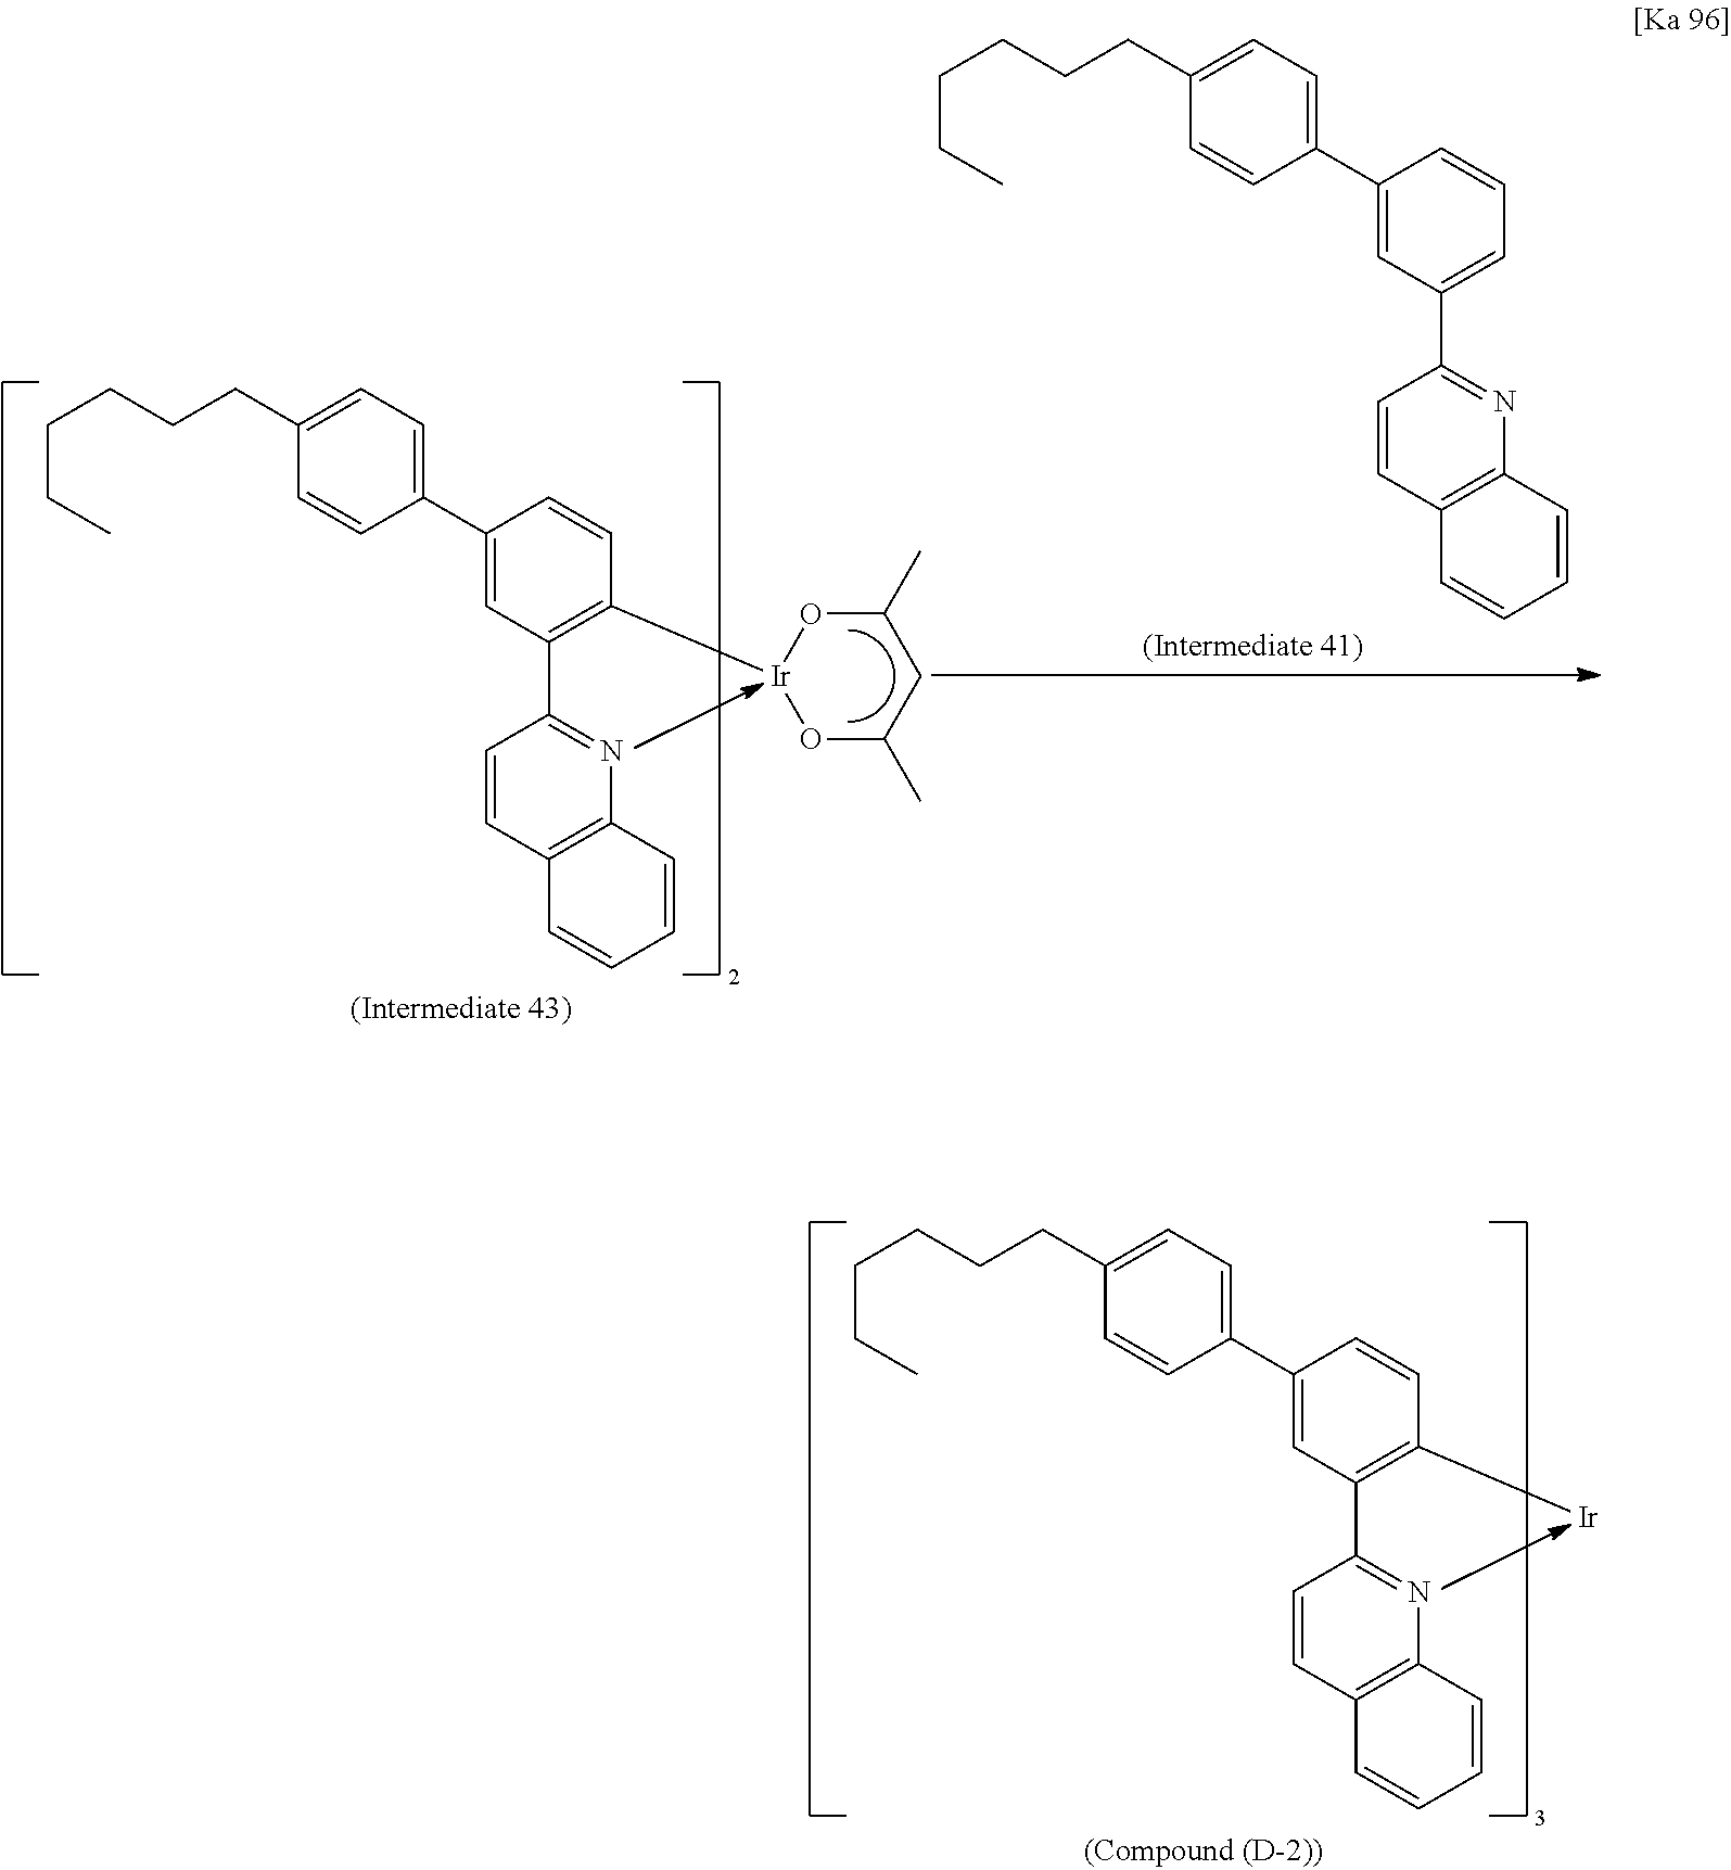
C1(CCCCCC)=CC=C(C2=CC(C3=NC4=C(C=C3)C=CC=C4)=C([Ir])C=C2)C=C1.C1(CCCCCC)=CC=C(C2=CC(C3=NC4=C(C=C3)C=CC=C4)=C([Ir]3OC(C)CC(C)O3)C=C2)C=C1.CCCCCCC1=CC=C(C2=CC(C3=NC4=C(C=C3)C=CC=C4)=CC=C2)C=C1
